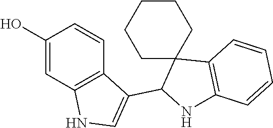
C1(O)=CC2=C(C=C1)C(C1NC3=C(C14CCCCC4)C=CC=C3)=CN2
